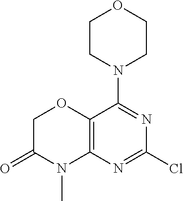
C12=C(N=C(Cl)N=C1N1CCOCC1)N(C)C(=O)CO2
